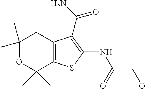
C1(C)(C)OC(C)(C)C2=C(C1)C(C(=O)N)=C(NC(=O)COC)S2
